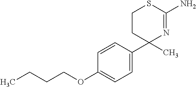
C1=CC(C2(C)N=C(N)SCC2)=CC=C1OCCCC
